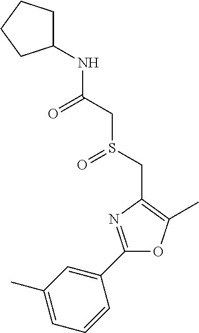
C1(C)=CC=CC(C2=NC(CS(=O)CC(=O)NC3CCCC3)=C(C)O2)=C1
